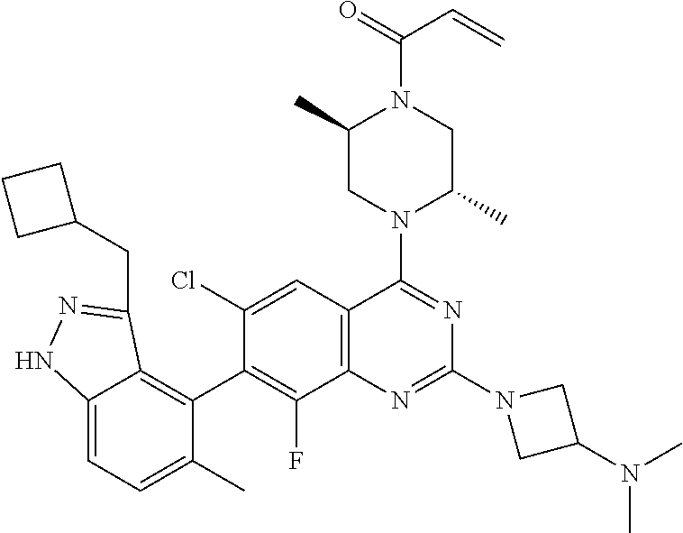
C12=CC=C(C)C(C3=C(F)C4=C(C=C3Cl)C(N3C(C)CN(C(=O)C=C)C(C)C3)=NC(N3CC(N(C)C)C3)=N4)=C1C(CC1CCC1)=NN2
